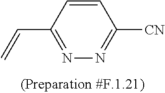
C1=CC(C=C)=NN=C1[CN]
